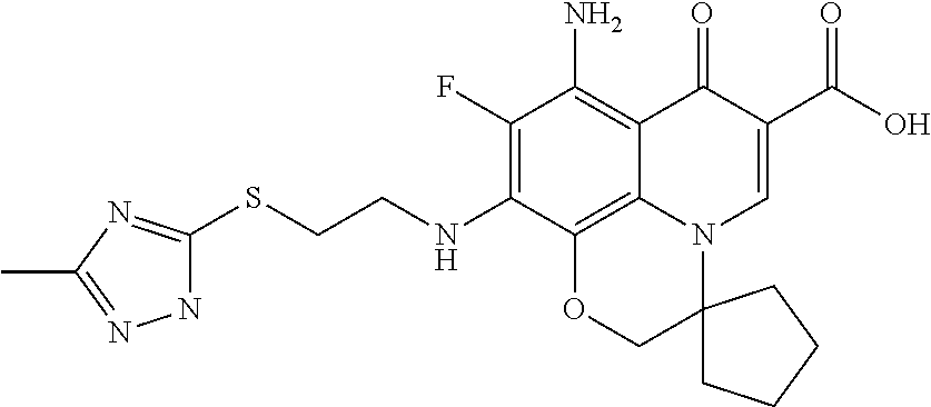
C1(F)=C(NCCSC2=NC(C)=NN2)C2=C3C(=C1N)C(=O)C(C(=O)O)=CN3C1(CO2)CCCC1
